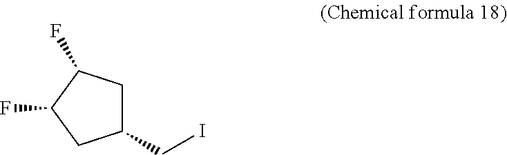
ICC1CC(F)C(F)C1
